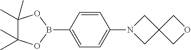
C1=C(B2OC(C)(C)C(C)(C)O2)C=CC(N2CC3(C2)COC3)=C1
